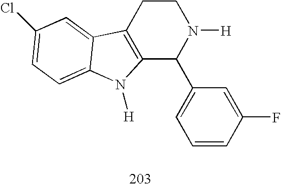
C12=C(CCN([H])C1C1=CC=CC(F)=C1)C1=CC(Cl)=CC=C1N2[H]
